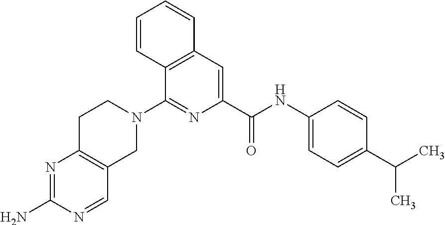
C12=C(C=C(C(NC3=CC=C(C(C)C)C=C3)=O)N=C1N1CCC3=C(C1)C=NC(N)=N3)C=CC=C2
